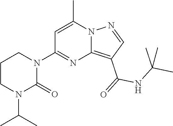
C12=C(C(=O)NC(C)(C)C)C=NN1C(C)=CC(N1CCCN(C(C)C)C1=O)=N2
